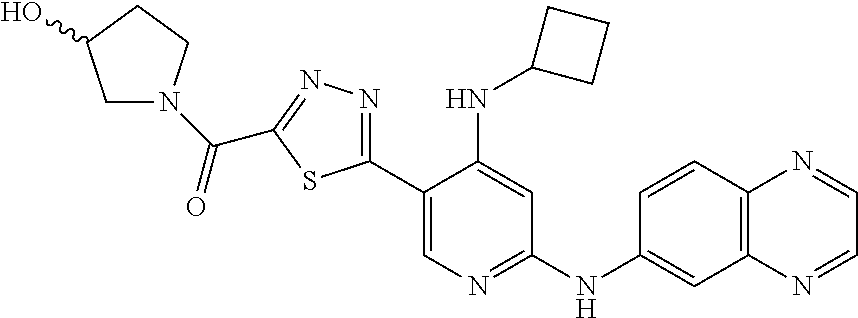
C1(C2=NN=C(C(N3CC(O)CC3)=O)S2)=CN=C(NC2=CC3=C(C=C2)N=CC=N3)C=C1NC1CCC1
